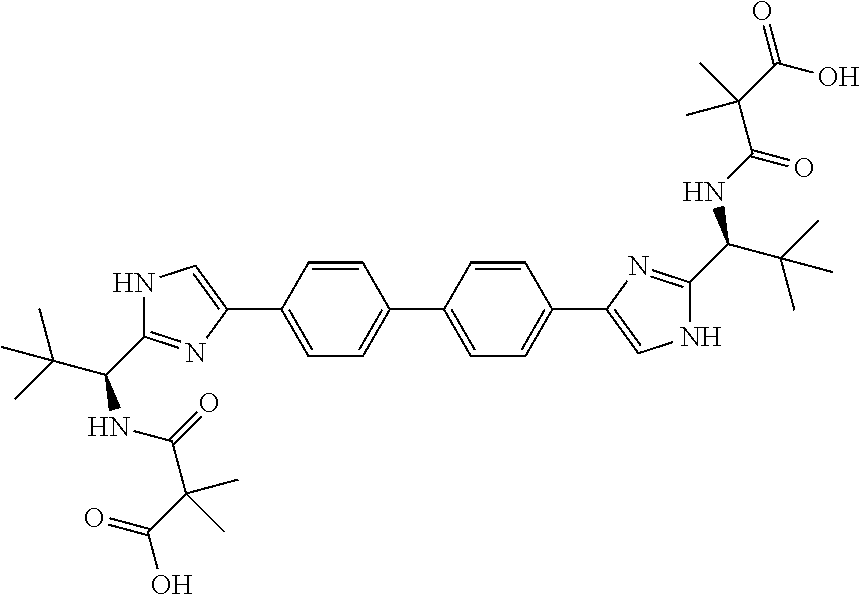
C1(C2=CNC(C(C(C)(C)C)NC(=O)C(C(O)=O)(C)C)=N2)=CC=C(C2=CC=C(C3=CNC(C(C(C)(C)C)NC(C(C(=O)O)(C)C)=O)=N3)C=C2)C=C1
